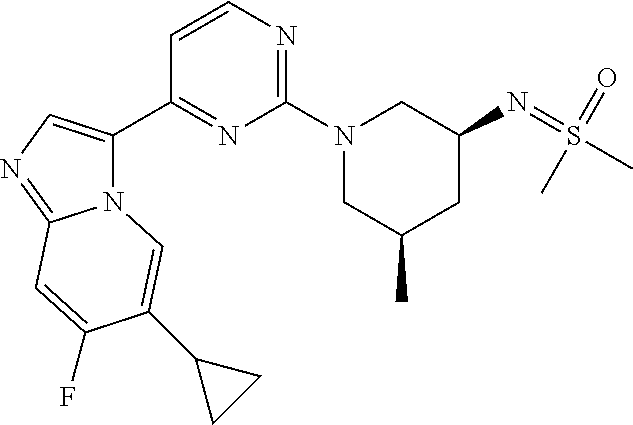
N(C1CN(C2=NC=CC(C3=CN=C4N3C=C(C3CC3)C(F)=C4)=N2)CC(C)C1)=S(C)(=O)C
